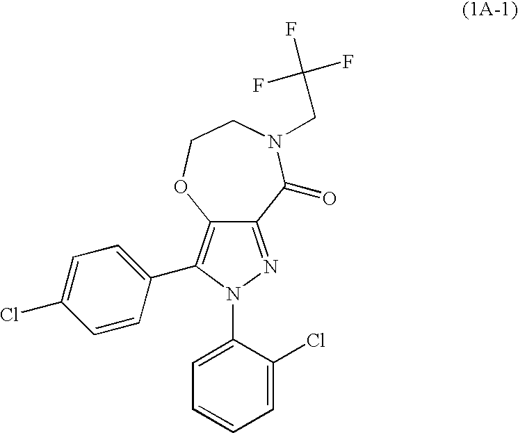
C12=NN(C3=CC=CC=C3Cl)C(C3=CC=C(Cl)C=C3)=C1OCCN(CC(F)(F)F)C2=O
